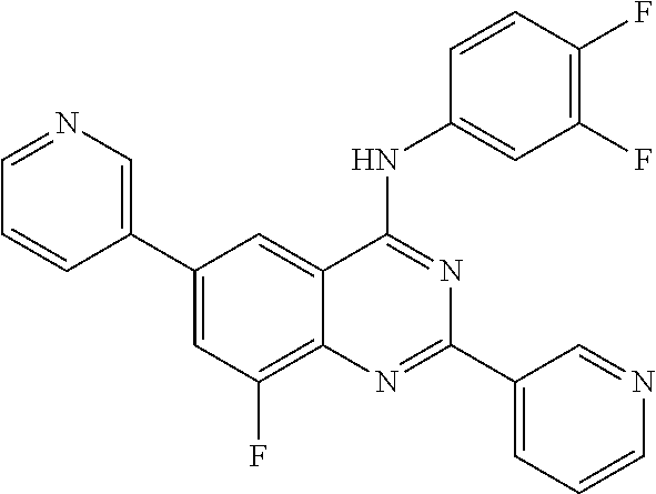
C1=C(C2=CN=CC=C2)C=C2C(=C1F)N=C(C1=CC=CN=C1)N=C2NC1=CC(F)=C(F)C=C1
